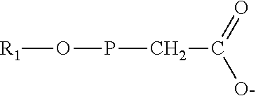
[R1]OPCC([O-])=O
